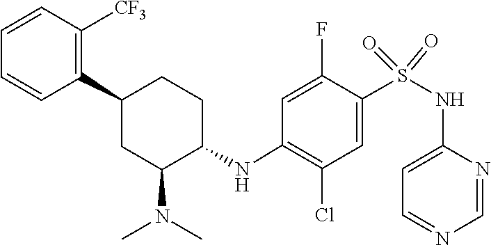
S(=O)(=O)(NC1=CC=NC=N1)C1=CC(Cl)=C(NC2CCC(C3=C([CF3])C=CC=C3)CC2N(C)C)C=C1F
